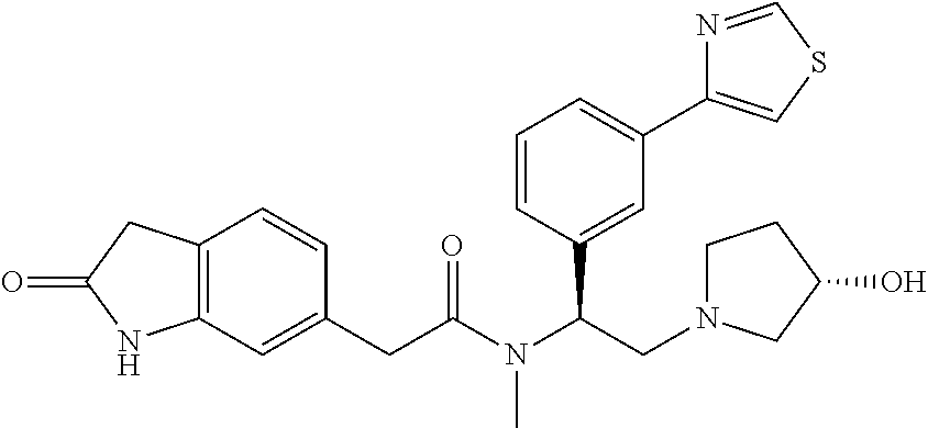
C12=C(CC(=O)N1)C=CC(CC(N(C(CN1CCC(O)C1)C1=CC(C3=CSC=N3)=CC=C1)C)=O)=C2
